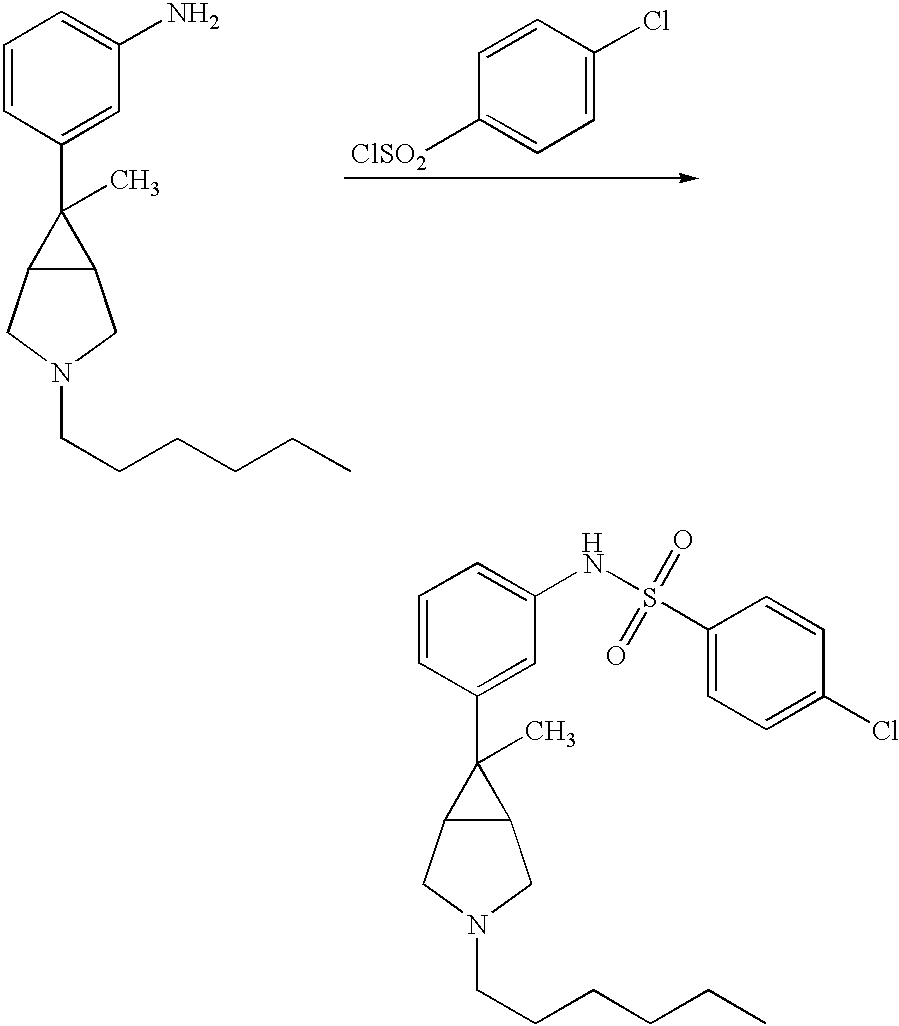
C1=CC(C2(C)C3C2CN(CCCCCC)C3)=CC(N)=C1.C1=CC(Cl)=CC=C1[ClSO2].C1=CC(C2(C)C3C2CN(CCCCCC)C3)=CC(NS(C2=CC=C(Cl)C=C2)(=O)=O)=C1.[H]
